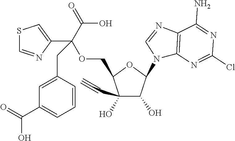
C1(O)(C#C)C(O)C(N2C3=C(N=C2)C(N)=NC(Cl)=N3)OC1COC(C1=CSC=N1)(C(O)=O)CC1=CC(C(=O)O)=CC=C1
